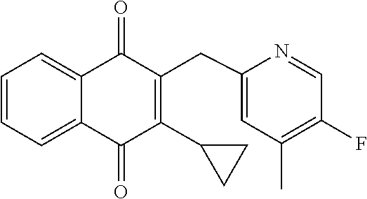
C1=CC=C2C(=C1)C(=O)C(CC1=CC(C)=C(F)C=N1)=C(C1CC1)C2=O
